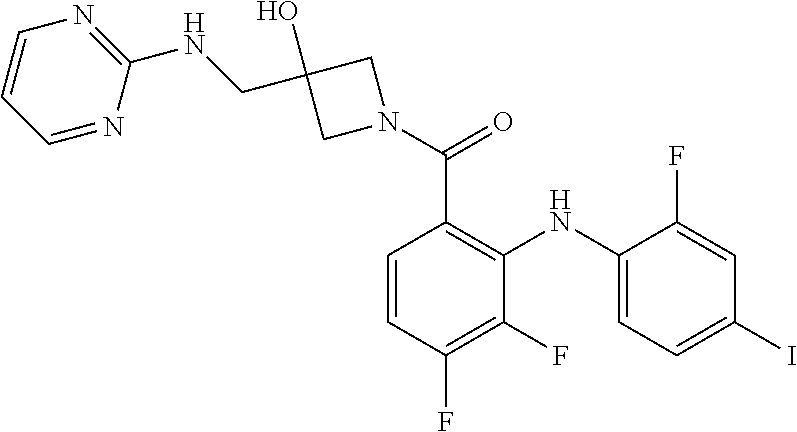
C1=C(F)C(NC2=C(C(N3CC(O)(CNC4=NC=CC=N4)C3)=O)C=CC(F)=C2F)=CC=C1I
